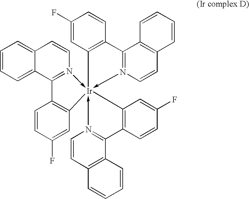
C12=CC=CC=C1C1=N(->[Ir]34(-N5=C(C6=C3C=C(F)C=C6)C3=C(C=C5)C=CC=C3)(-N3=C(C5=C(C=C3)C=CC=C5)C3=C4C=C(F)C=C3)C3=C1C=CC(F)=C3)C=C2
